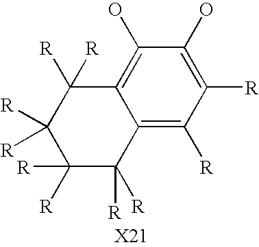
C12=C([R])C([R])=C(O)C(O)=C1C([R])([R])C([R])([R])C([R])([R])C2([R])[R]
